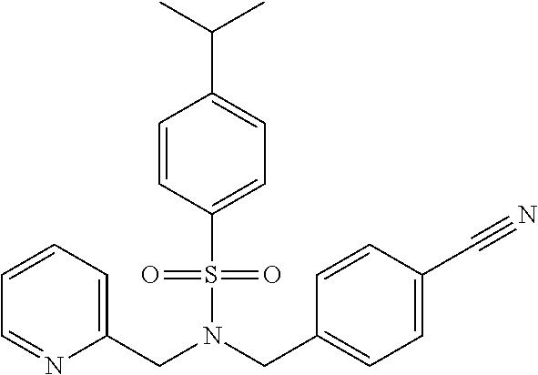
C1=CC=C(CN(CC2=CC=C(C#N)C=C2)S(=O)(=O)C2=CC=C(C(C)C)C=C2)N=C1
